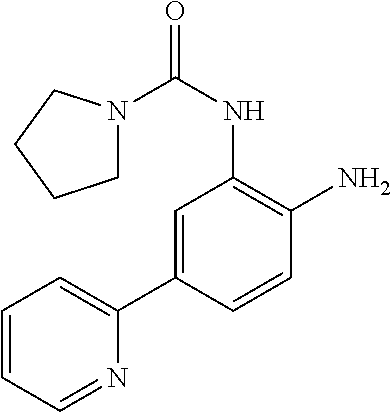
C1=C(C2=CC=CC=N2)C=CC(N)=C1NC(=O)N1CCCC1
